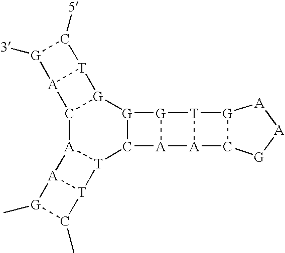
C12[A]3[T](C4[G]([G]1[T]1[A]2[G]([3])C1[5])[G]1[A]4[A]2[T]1[G]1C2[G][A][A]1)[T]1[A]3[G](C)C1C
